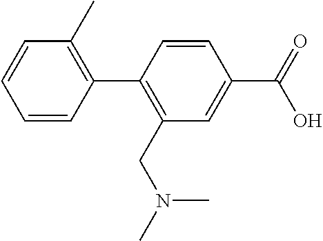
C1=CC(C2=C(CN(C)C)C=C(C(=O)O)C=C2)=C(C)C=C1
